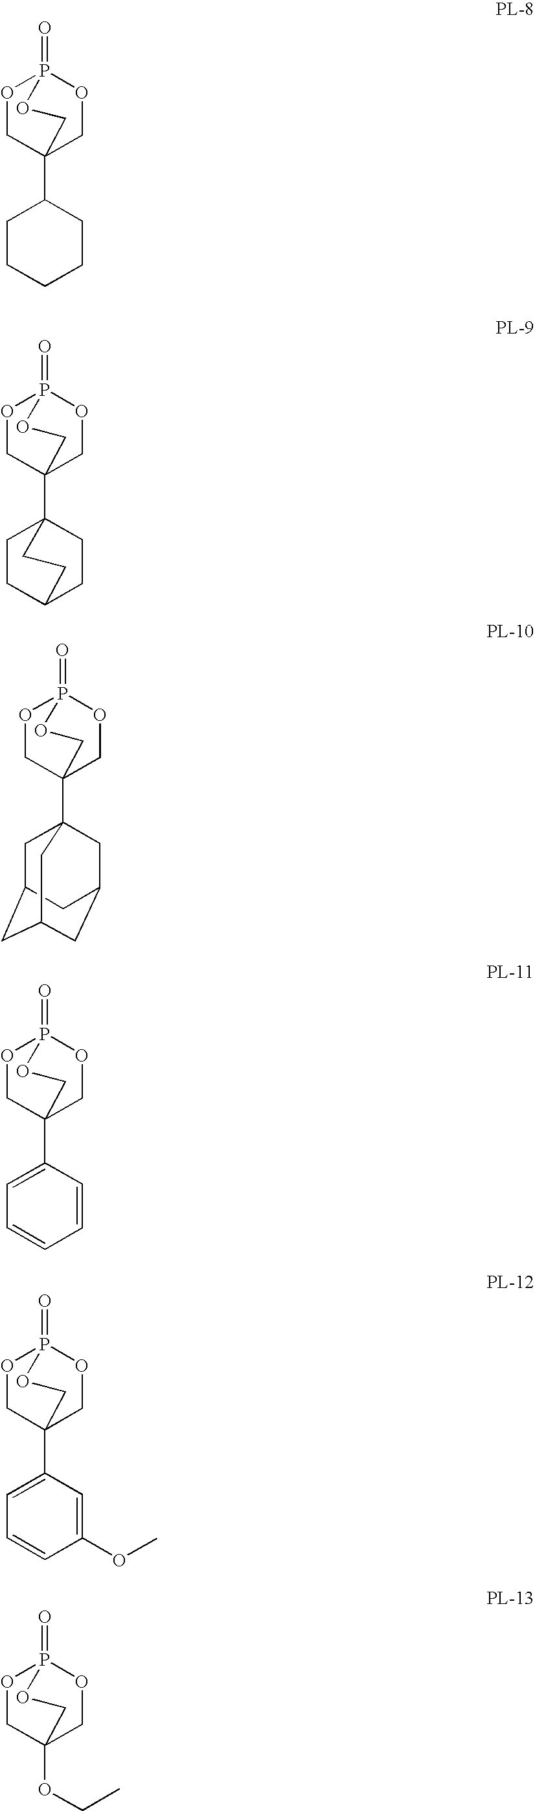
O1CC2(C3CCCCC3)COP1(=O)OC2.O1CC2(C34CCC(CC3)CC4)COP1(=O)OC2.O1CC2(C34CC5CC(CC(C3)C5)C4)COP1(=O)OC2.O1CC2(C3=CC=CC=C3)COP1(=O)OC2.O1CC2(C3=CC=CC(OC)=C3)COP1(=O)OC2.O1CC2(OCC)COP1(=O)OC2
